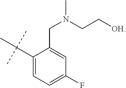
C1=C(F)C=C(CN(C)CC[OH])C(C(C)(C)C)=C1
